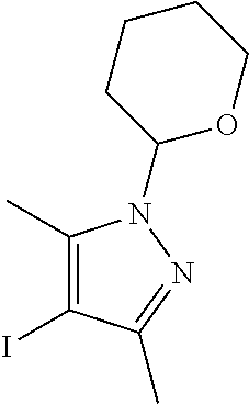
C1(C)=C(I)C(C)=NN1C1OCCCC1
